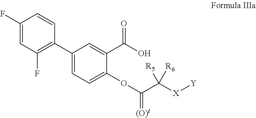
C1(F)=CC(F)=C(C2=CC=C(OC(C([X][Y])([R5])[R6])=[(O)t])C(C(O)=O)=C2)C=C1
